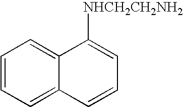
C1=CC=C2C(=C1)C([NHCH2CH2NH2])=CC=C2
